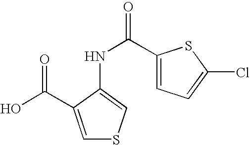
C1=C(C(O)=O)C(NC(=O)C2=CC=C(Cl)S2)=CS1
